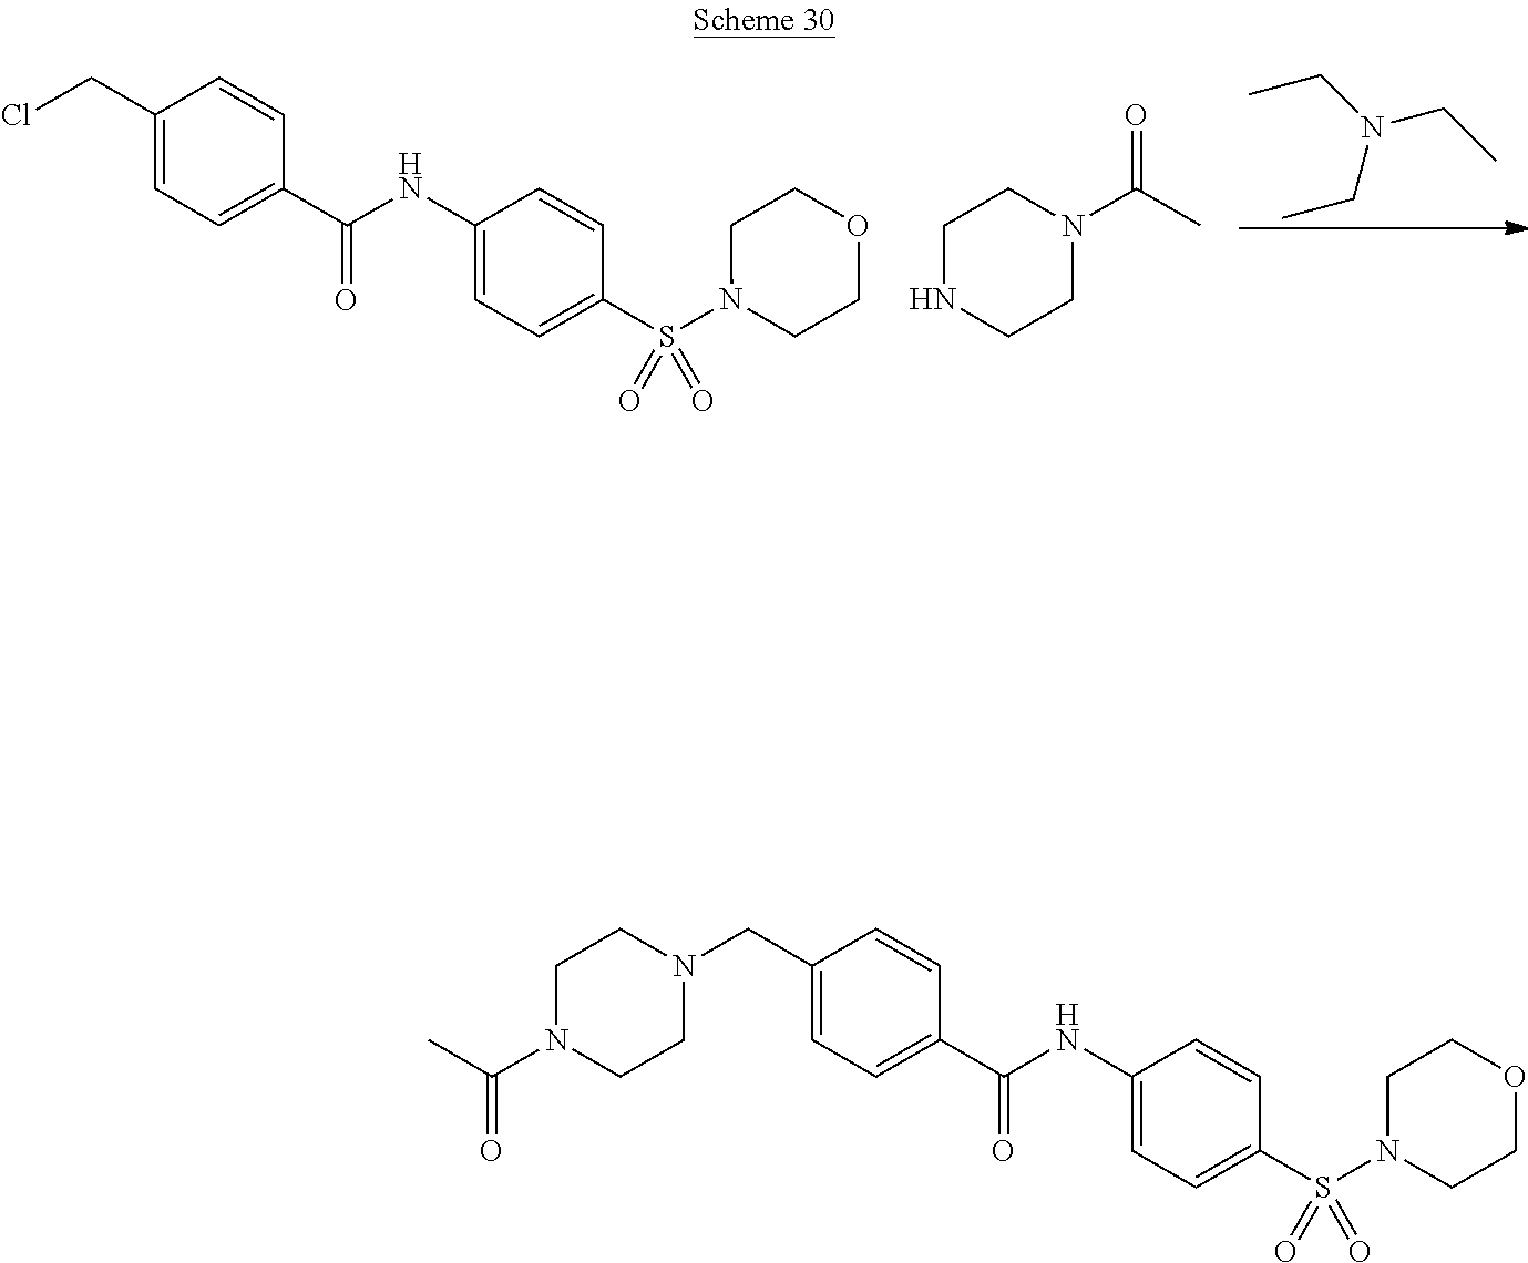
CCN(CC)CC.O=C(C1=CC=C(CCl)C=C1)NC1=CC=C(S(N2CCOCC2)(=O)=O)C=C1.CC(N1CCNCC1)=O.N1(C(C)=O)CCN(CC2=CC=C(C(=O)NC3=CC=C(S(N4CCOCC4)(=O)=O)C=C3)C=C2)CC1
